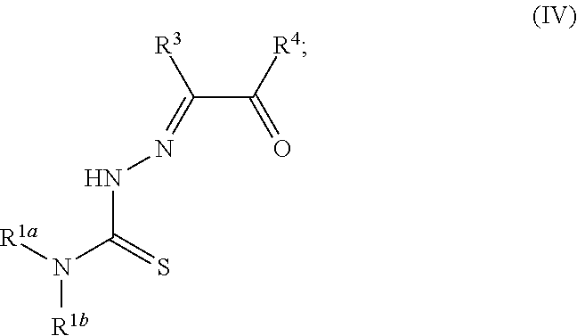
C(C([R4])=O)(=NNC(N([R1a])[R1b])=S)[R3]
